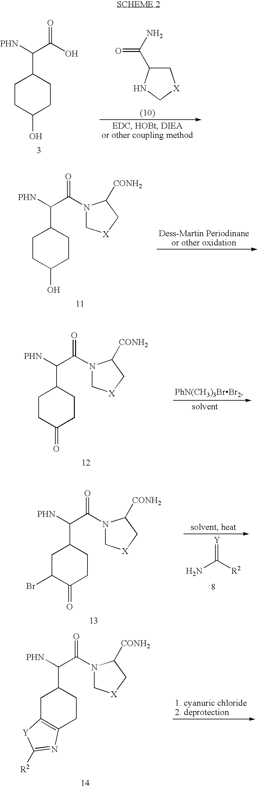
C1CC(O)CCC1C([PHN])C(O)=O.C1C(C(N)=O)NC[X]1.C1CC(O)CCC1C([PHN])C(N1C[X]CC1[CONH2])=O.C1CC(=O)CCC1C([PHN])C(N1C[X]CC1[CONH2])=O.C1C(Br)C(=O)CCC1C([PHN])C(N1C[X]CC1[CONH2])=O.[Y]=C(N)[R2].C1C2=C(CCC1C([PHN])C(N1C[X]CC1[CONH2])=O)N=C([R2])[Y]2
